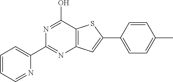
C1(C2=NC3=C(C(O)=N2)SC(C2=CC=C(C)C=C2)=C3)=CC=CC=N1
